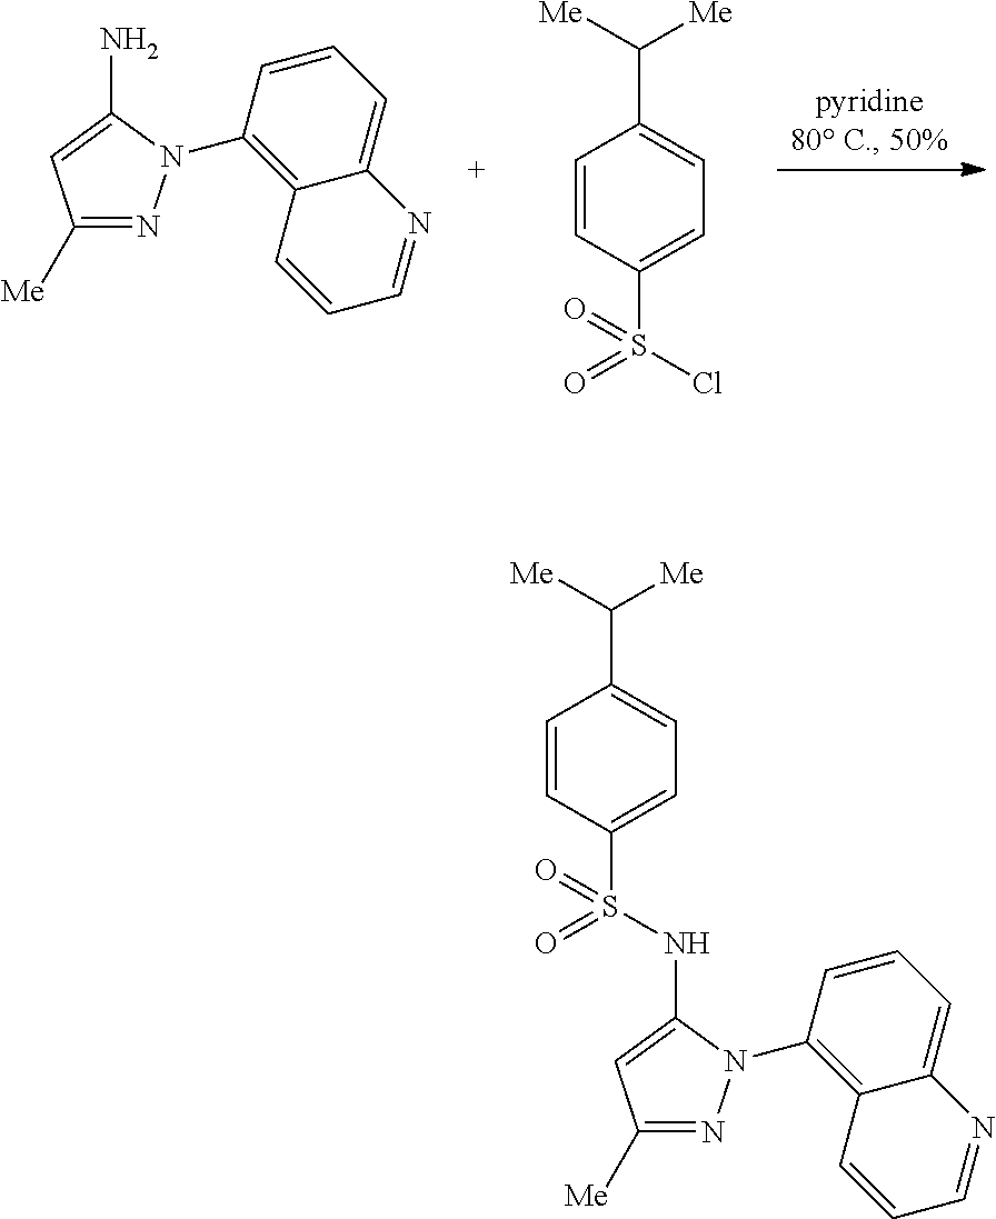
C1([Me])=NN(C2=C3C(=CC=C2)N=CC=C3)C(N)=C1.C1=CC(S(Cl)(=O)=O)=CC=C1C([Me])[Me].C1=CC(S(=O)(=O)NC2=CC([Me])=NN2C2=C3C(=CC=C2)N=CC=C3)=CC=C1C([Me])[Me]
